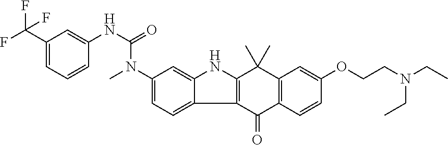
C1(N(C(NC2=CC(C(F)(F)F)=CC=C2)=O)C)=CC=C2C(=C1)NC1=C2C(=O)C2=C(C1(C)C)C=C(OCCN(CC)CC)C=C2
